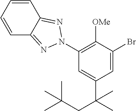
C1=CC=CC2=NN(C3=C([OMe])C(Br)=CC(C(C)(CC(C)(C)C)C)=C3)N=C12
